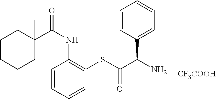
C1C(C(NC2=C(SC(C(N)C3=CC=CC=C3)=O)C=CC=C2)=O)(C)CCCC1.[CF3COOH]
